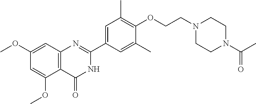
N1(CCOC2=C(C)C=C(C3=NC4=C(C(OC)=CC(OC)=C4)C(=O)N3)C=C2C)CCN(C(=O)C)CC1
